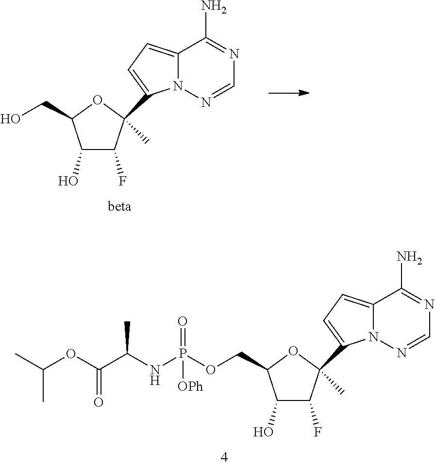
C1(O)C(F)C(C)(C2=CC=C3N2N=CN=C3N)OC1CO.C1(O)C(F)C(C)(C2=CC=C3N2N=CN=C3N)OC1COP(NC(C(=O)OC(C)C)C)(=O)[OPh]
